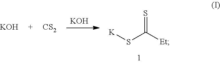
[KOH].[K]SC(=S)[Et].[KOH].[CS2]
